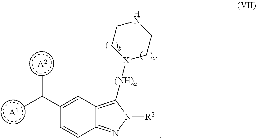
[A2].[A1].C1(C(C)C)=CC2=C([(NH)a][X]3CCNCC3)N([R2])N=C2C=C1
